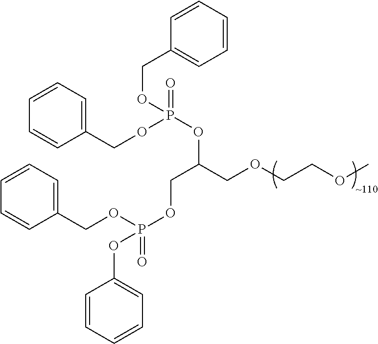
C(COCCOC)(OP(=O)(OCC1=CC=CC=C1)OCC1=CC=CC=C1)COP(=O)(OCC1=CC=CC=C1)OC1=CC=CC=C1
